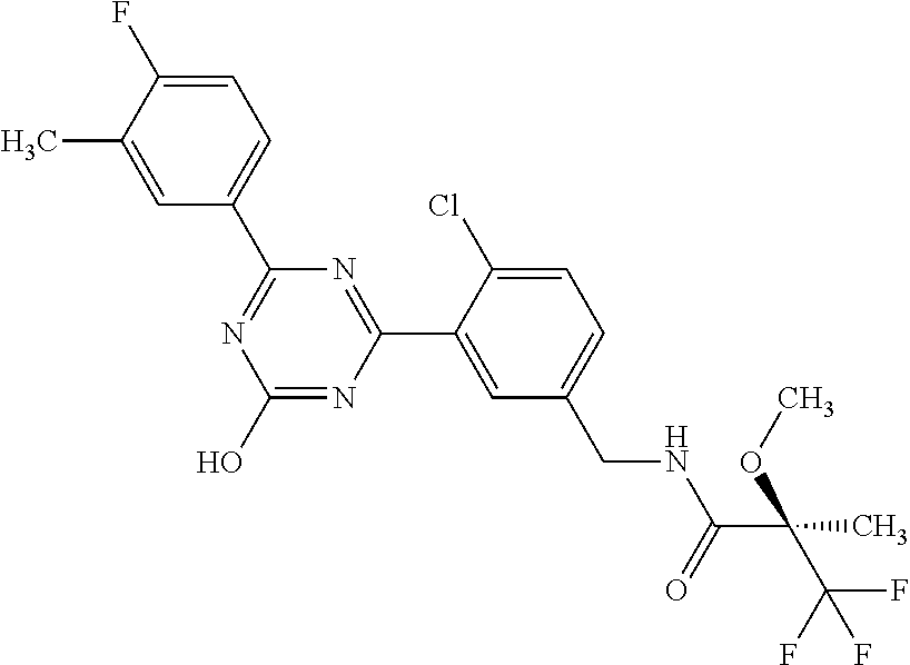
C1(C2=NC(O)=NC(C3=CC(CNC(C(C(F)(F)F)(C)OC)=O)=CC=C3Cl)=N2)=CC=C(F)C(C)=C1
